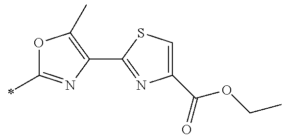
O1C(C)=NC(C2=NC(C(OCC)=O)=CS2)=C1C
